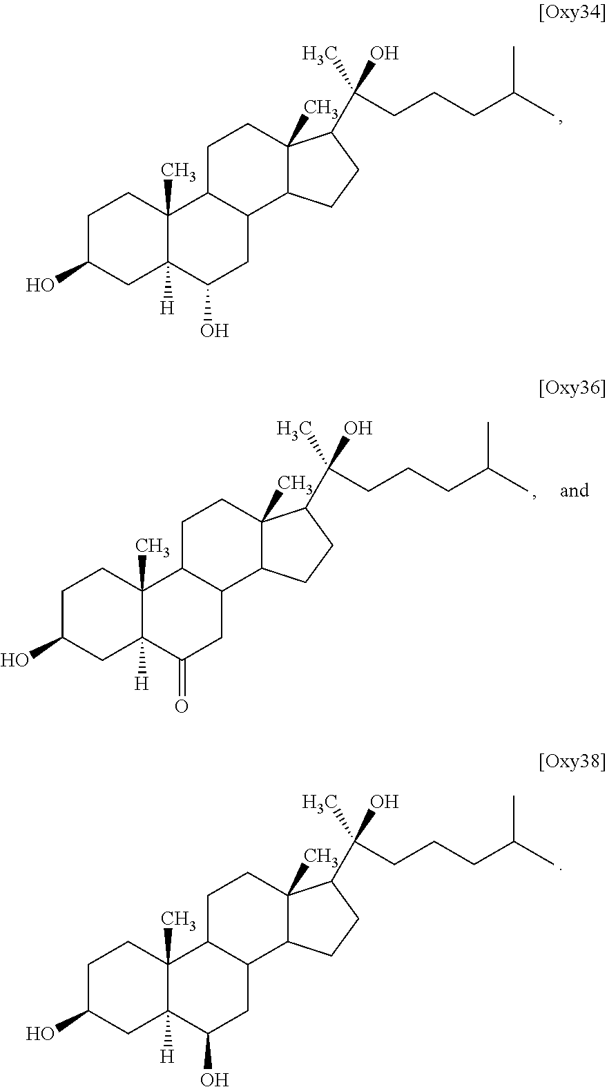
C1C(O)CC2([H])C(C)(C1)C1C(CC2O)C2C(C)(CC1)C(C(CCCC(C)C)(O)C)CC2.C1C(O)CC2([H])C(C)(C1)C1C(CC2=O)C2C(C)(CC1)C(C(CCCC(C)C)(O)C)CC2.C1C(O)CC2([H])C(C)(C1)C1C(CC2O)C2C(C)(CC1)C(C(CCCC(C)C)(O)C)CC2
